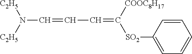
[C2H5]N([C2H5])C=CC=C([COOC8H17])[SO2]C1=CC=CC=C1
